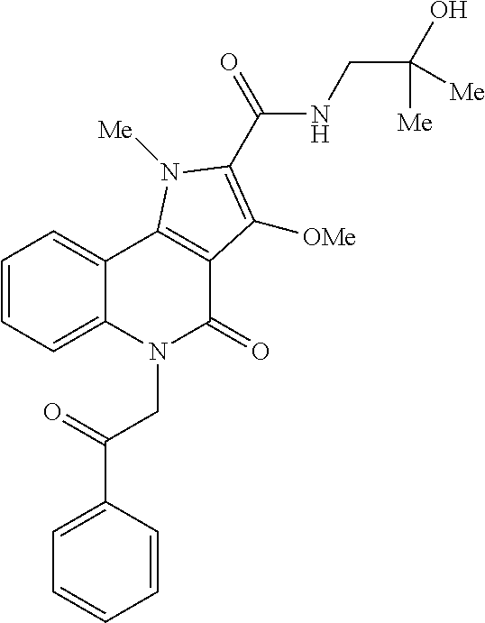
C1=CC(C(=O)CN2C(=O)C3=C(C4=CC=CC=C24)N([Me])C(C(=O)NCC(O)([Me])[Me])=C3[OMe])=CC=C1
